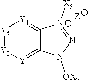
[Y3]1=[Y2][Y1]=C2C(=[Y4]1)[N+]([X5])=NN2[OX7]
